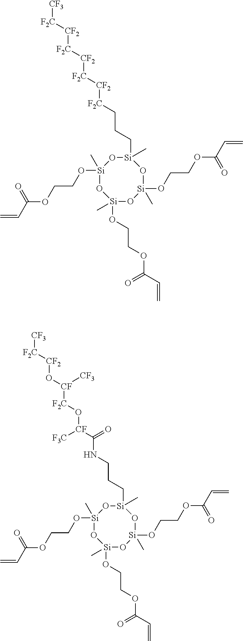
[Si]1(C)(OCCOC(C=C)=O)O[Si](OCCOC(C=C)=O)(C)O[Si](OCCOC(C=C)=O)(C)O[Si](CCC[F2C][CF2][F2C][CF2][F2C][CF2][F2C][CF3])(C)O1.[Si]1(C)(OCCOC(C=C)=O)O[Si](OCCOC(C=C)=O)(C)O[Si](OCCOC(C=C)=O)(C)O[Si](CCCNC([CF](O[F2C][CF](O[CF2][F2C][CF3])[CF3])[F3C])=O)(C)O1
